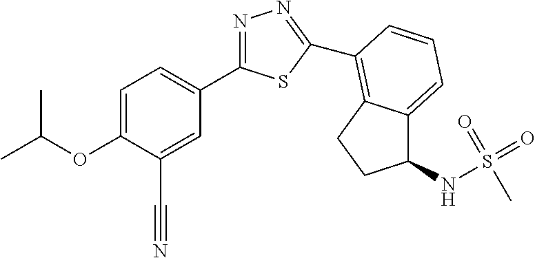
C1=C(OC(C)C)C(C#N)=CC(C2=NN=C(C3=C4C(=CC=C3)C(NS(=O)(=O)C)CC4)S2)=C1
